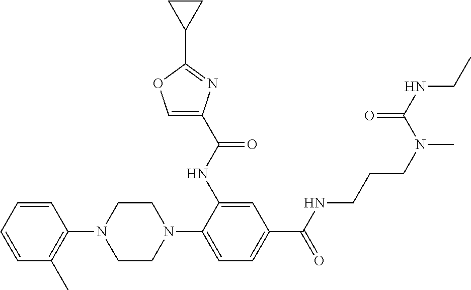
C1=CC(N2CCN(C3=CC=C(C(NCCCN(C)C(NCC)=O)=O)C=C3NC(C3=COC(C4CC4)=N3)=O)CC2)=C(C)C=C1
